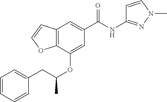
C12=C(C(OC(CC3=CC=CC=C3)C)=CC(C(NC3=NN(C)C=C3)=O)=C1)OC=C2
